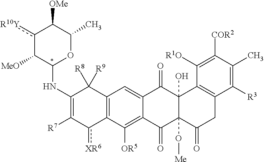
C12=C(C([OR5])=C3C(=C1)C(=O)C1(O)C(O[Me])(C3=O)C(=O)CC3=C1C([R1O])=C([COR2])C(C)=C3[R3])c([XR6])C([R7])=C(NC1OC(C)C([OMe])c([R10Y])C1[MeO])C2([R9])[R8]
